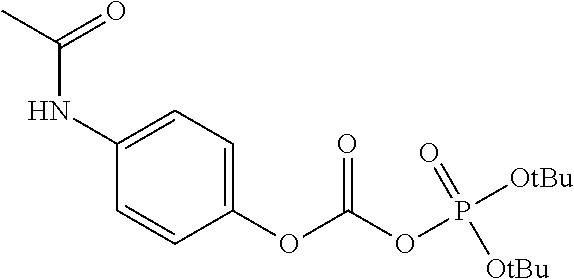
C1(OC(OP([OtBu])(=O)[OtBu])=O)=CC=C(NC(C)=O)C=C1
